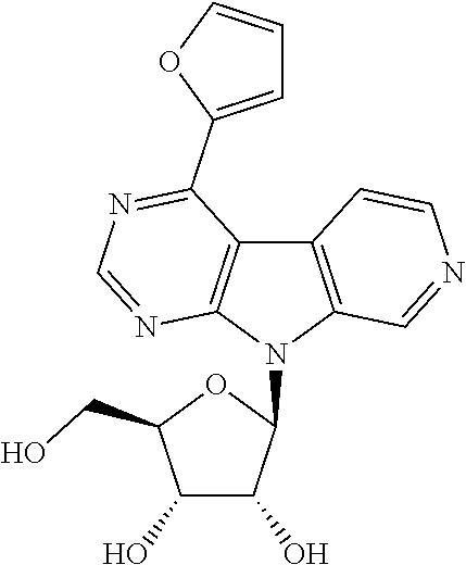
C1(O)C(O)C(N2C3=C(C4=C2N=CN=C4C2=CC=CO2)C=CN=C3)OC1CO
